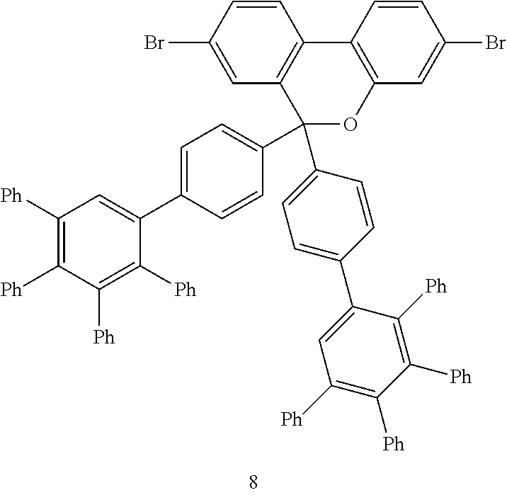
C1=C(Br)C=CC2=C1C(C1=CC=C(C3=CC([Ph])=C([Ph])C([Ph])=C3[Ph])C=C1)(C1=CC=C(C3=CC([Ph])=C([Ph])C([Ph])=C3[Ph])C=C1)OC1=C2C=CC(Br)=C1
